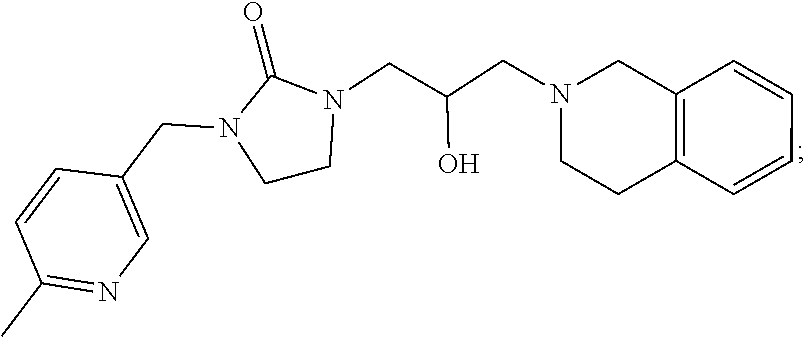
C1CN(CC(CN2CCC3=C(C2)C=CC=C3)O)C(=O)N1CC1=CN=C(C)C=C1
